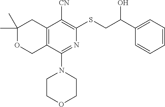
C1(C)(C)OCC2=C(C1)C([CN])=C(SCC(C1=CC=CC=C1)O)N=C2N1CCOCC1
